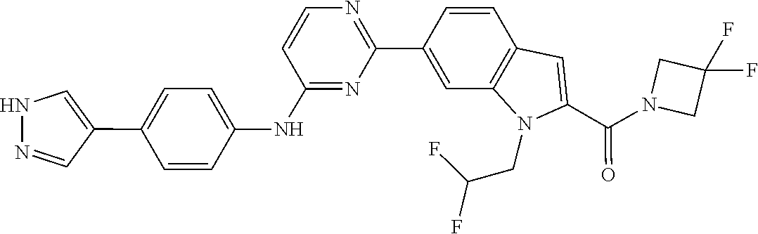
C1(F)(F)CN(C(C2=CC3=C(N2CC(F)F)C=C(C2=NC=CC(NC4=CC=C(C5=CNN=C5)C=C4)=N2)C=C3)=O)C1
